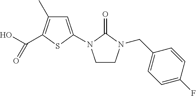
C1=C(N2CCN(CC3=CC=C(F)C=C3)C2=O)SC(C(O)=O)=C1C
